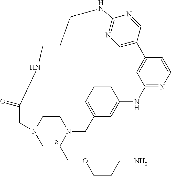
C1CN2CC(COCCCN)N1CC1=CC=CC(=C1)NC1=NC=CC(=C1)C1=CN=C(N=C1)NCCCNC(=O)C2.[R]
